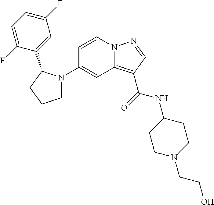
C1(N2CCCC2C2=CC(F)=CC=C2F)=CC2=C(C(=O)NC3CCN(CCO)CC3)C=NN2C=C1
